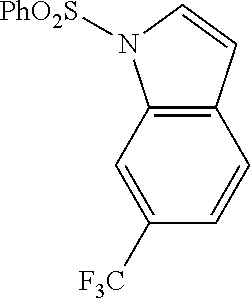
C12=C(C=CN1[PhO2S])C=CC([F3C])=C2
